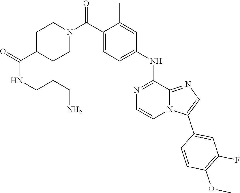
C12=NC=C(C3=CC(F)=C(OC)C=C3)N1C=CN=C2NC1=CC=C(C(N2CCC(C(=O)NCCCN)CC2)=O)C(C)=C1
